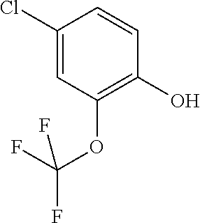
C1(Cl)=CC(OC(F)(F)F)=C(O)C=C1
